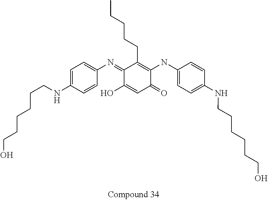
C1(=NC2=CC=C(NCCCCCCO)C=C2)C(O)=CC(=O)C(NC2=CC=C(NCCCCCCO)C=C2)=C1CCCCC
